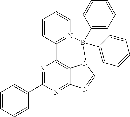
N1=C(C2=CC=CC=C2)N=C2C3=C1C1=N(B(C4=CC=CC=C4)(C4=CC=CC=C4)N3C=N2)C=CC=C1
